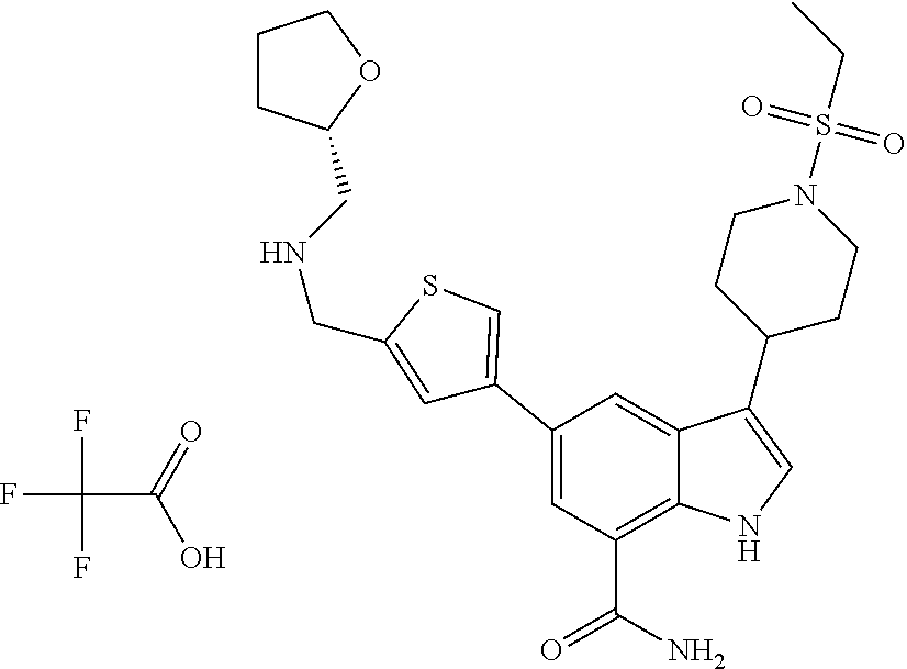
FC(F)(C(=O)O)F.C1=C(C2=CSC(CNCC3CCCO3)=C2)C=C2C(=C1C(N)=O)NC=C2C1CCN(S(CC)(=O)=O)CC1
